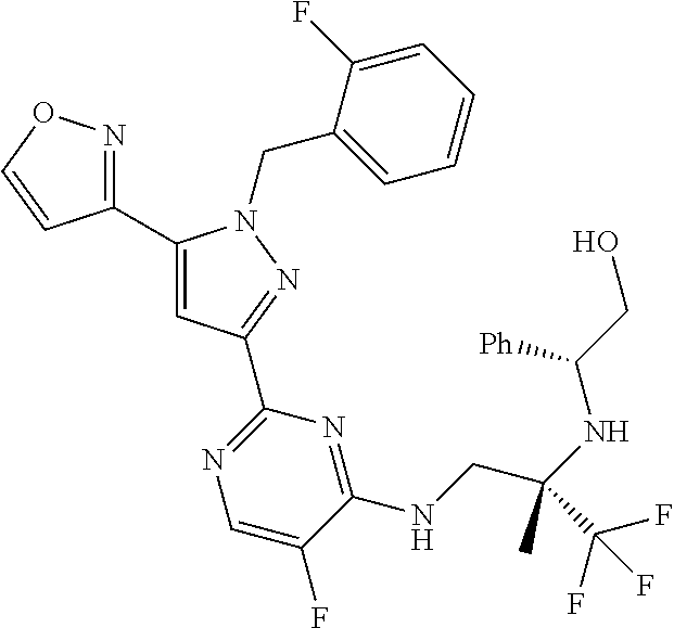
C1(C2=CC(C3=NC=C(F)C(NCC(NC(CO)[Ph])(C(F)(F)F)C)=N3)=NN2CC2=CC=CC=C2F)=NOC=C1
